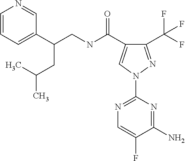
C(NC(=O)C1=CN(C2=NC=C(F)C(N)=N2)N=C1C(F)(F)F)C(C1=CC=CN=C1)CC(C)C
